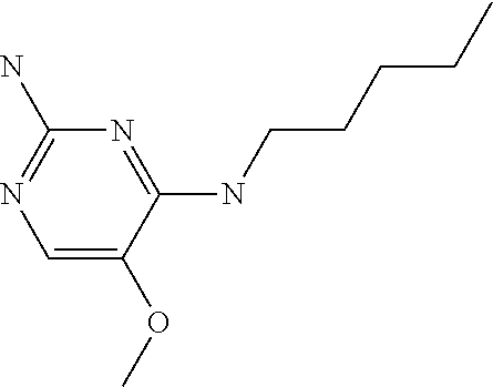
C1=C(OC)C(NCCCCC)=NC(N)=N1
